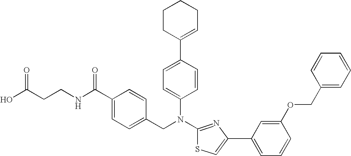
C1(C2=CC=C(N(C3=NC(C4=CC=CC(OCC5=CC=CC=C5)=C4)=CS3)CC3=CC=C(C(NCCC(O)=O)=O)C=C3)C=C2)=CCCCC1
